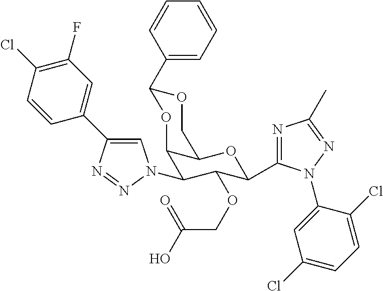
C1=CC(Cl)=C(F)C=C1C1=CN(C2C(OCC(O)=O)C(C3=NC(C)=NN3C3=CC(Cl)=CC=C3Cl)OC3C2OC(C2=CC=CC=C2)OC3)N=N1
